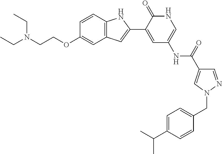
C12=C(C=CC(OCCN(CC)CC)=C1)NC(C1=CC(NC(C3=CN(CC4=CC=C(C(C)C)C=C4)N=C3)=O)=CNC1=O)=C2
